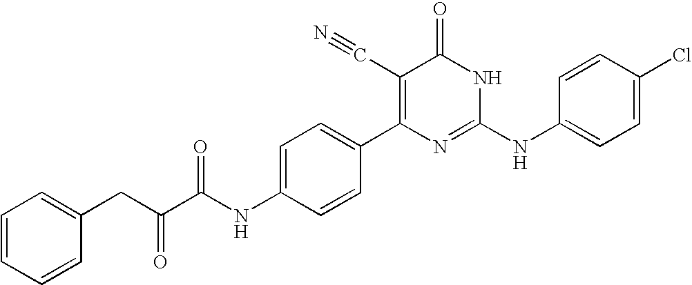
C1=CC(C2=C(C#N)C(=O)NC(NC3=CC=C(Cl)C=C3)=N2)=CC=C1NC(C(CC1=CC=CC=C1)=O)=O
